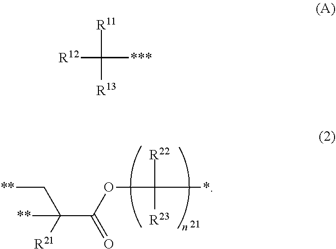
O(C(*)([R22])[R23])C(C([R21])(C[**])[**])=O.[R12]C([***])([R11])[R13]
